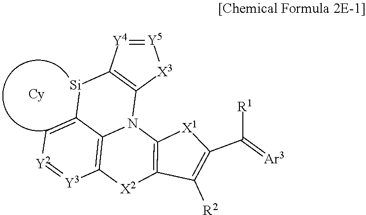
C12=C[Y2]=[Y3]C3=C1N(C1=C([Si]2)[Y4]=[Y5][X3]1)C1=C([X2]3)C([R2])=C(C([R1])=[Ar3])[X1]1
